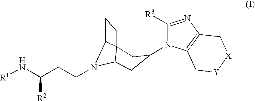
N1(C2CC3N(CCC(N[R1])[R2])C4C3(CC4)C2)C([R3])=NC2=C1C[Y][X]C2
